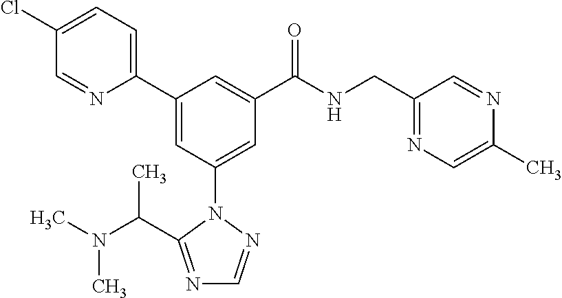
C1(C2=CC(N3N=CN=C3C(N(C)C)C)=CC(C(NCC3=NC=C(C)N=C3)=O)=C2)=CC=C(Cl)C=N1
